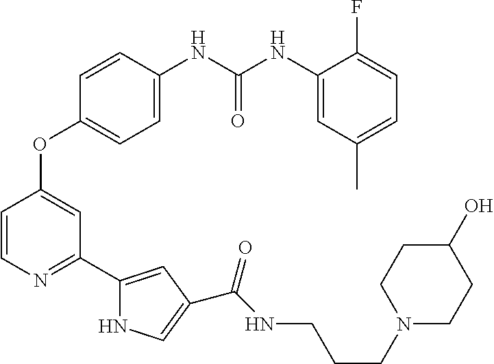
O(C1=CC(C2=CC(C(NCCCN3CCC(O)CC3)=O)=CN2)=NC=C1)C1=CC=C([HN]C([HN]C2=CC(C)=CC=C2F)=O)C=C1
